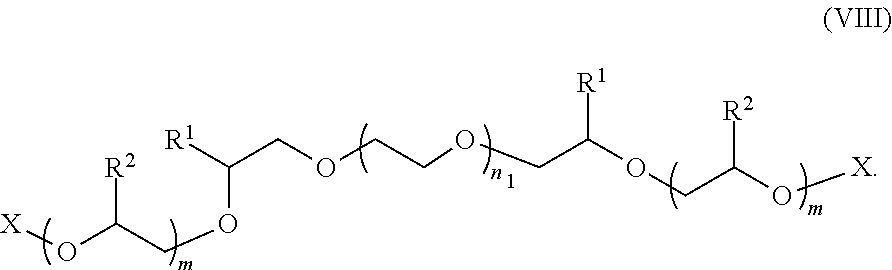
C(COCC([R1])OCC(O[X])[R2])OCC(OCC(O[X])[R2])[R1]
